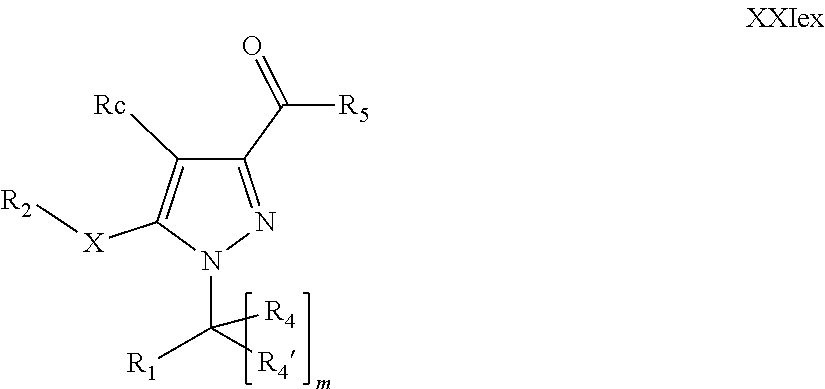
C1(C([R5])=O)=NN(C([R4])([R4])[R1])C([X][R2])=C1[Rc]
